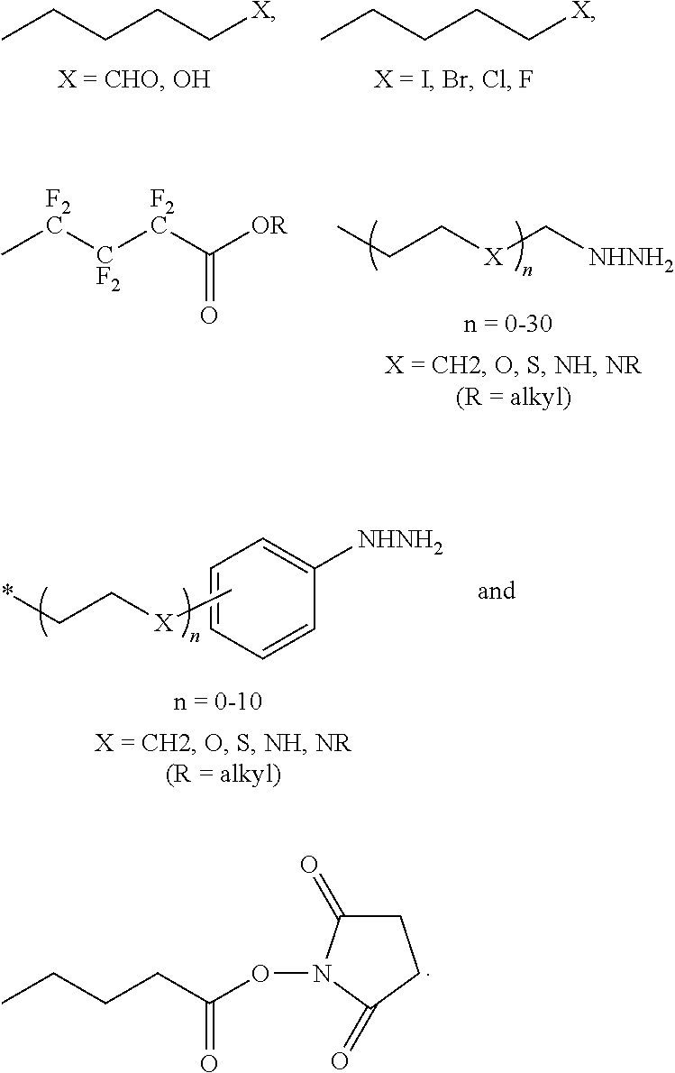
CCCCC[X].CCCCC[X].C[F2C][CF2][F2C]C([OR])=O.C([X]C[NHNH2])CC.C1=CC=CC([NHNH2])=C1.*CC[X]C.CCCCC(ON1C(=O)CCC1=O)=O
